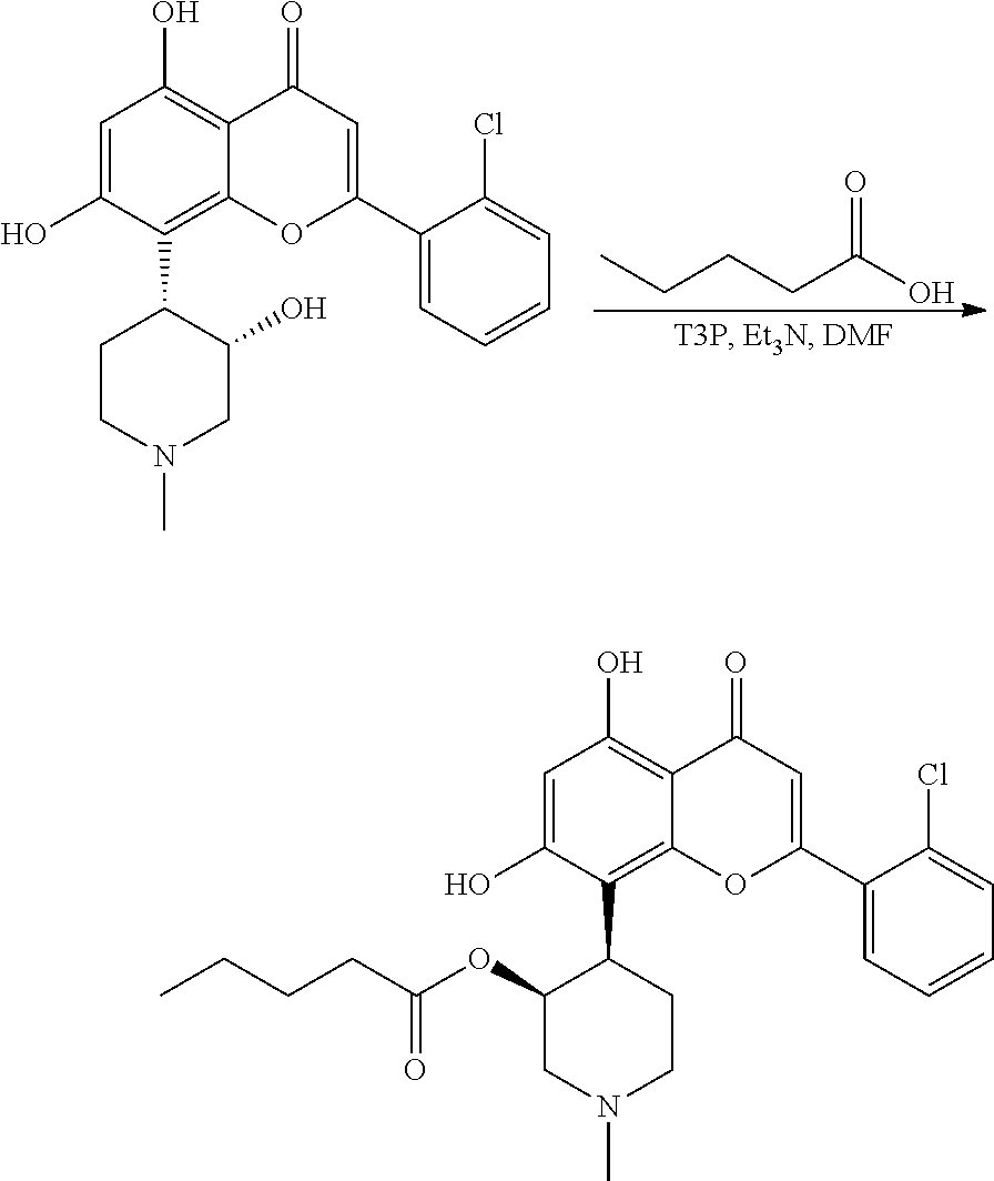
CCCCC(O)=O.C1=C(O)C(C2CCN(C)CC2O)=C2C(=C1O)C(=O)C=C(C1=CC=CC=C1Cl)O2.C1=C(O)C(C2C(OC(CCCC)=O)CN(C)CC2)=C2C(=C1O)C(=O)C=C(C1=CC=CC=C1Cl)O2
